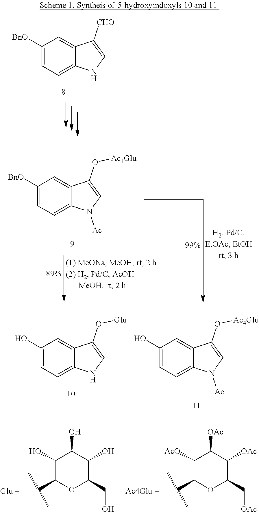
C1([BnO])=CC=C2C(=C1)C([CHO])=CN2.C1([BnO])=CC=C2C(=C1)C(O[Ac4Glu])=CN2[Ac].C1(O)=CC=C2C(=C1)C(O[Glu])=CN2.C1(O)=CC=C2C(=C1)C(O[Ac4Glu])=CN2[Ac].C1(O)C(C(C)C)OC(CO)C(O)C1O.C1([AcO])C(C(C)C)OC(C[OAc])C([OAc])C1[OAc]
